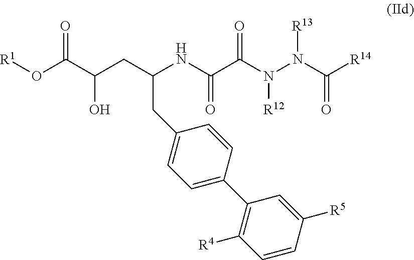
[R1]OC(C(CC(NC(C(N(N([R13])C([R14])=O)[R12])=O)=O)CC1=CC=C(C2=C([R4])C=CC([R5])=C2)C=C1)O)=O
